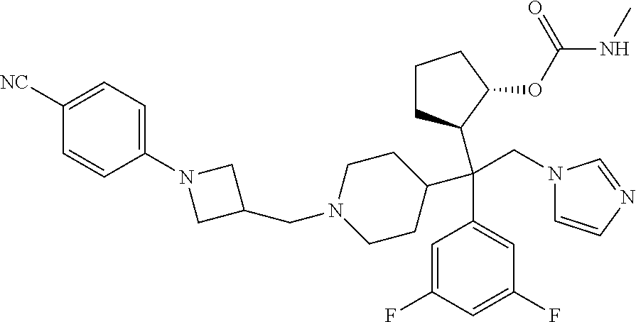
C1([NC])=CC=C(N2CC(CN3CCC(C(C4=CC(F)=CC(F)=C4)(CN4C=CN=C4)C4CCCC4OC(NC)=O)CC3)C2)C=C1
